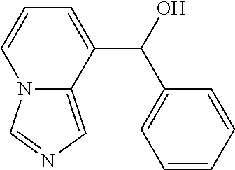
N12C(=CN=C1)C(C(O)C1=CC=CC=C1)=CC=C2
